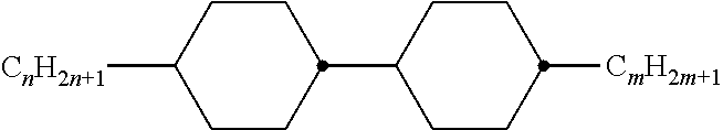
C1CC(C2CCC([CmH2m+1])CC2)CCC1[CnH2n+1]
